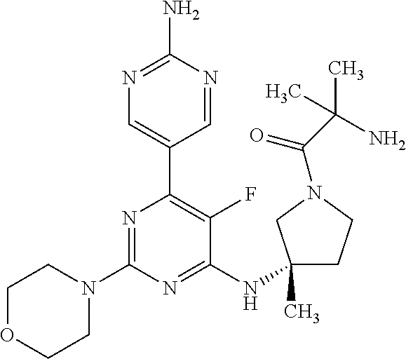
N1=C(N)N=CC(C2=C(F)C(NC3(C)CCN(C(C(C)(N)C)=O)C3)=NC(N3CCOCC3)=N2)=C1
